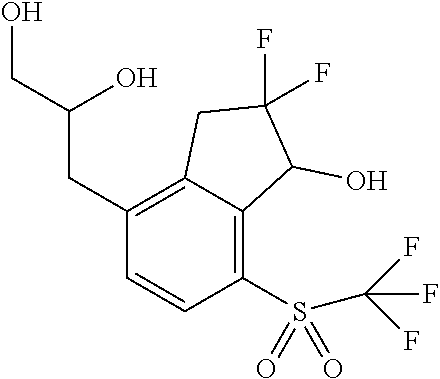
C(C1=C2C(=C(S(C(F)(F)F)(=O)=O)C=C1)C(O)C(F)(F)C2)C(CO)O
